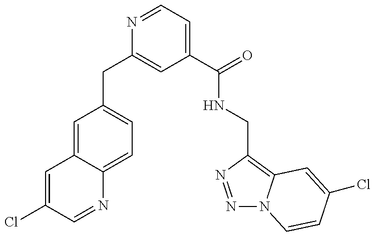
C1=C(Cl)C=NC2=CC=C(CC3=CC(C(NCC4=C5N(N=N4)C=CC(Cl)=C5)=O)=CC=N3)C=C12
